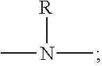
[R]N(C)C
